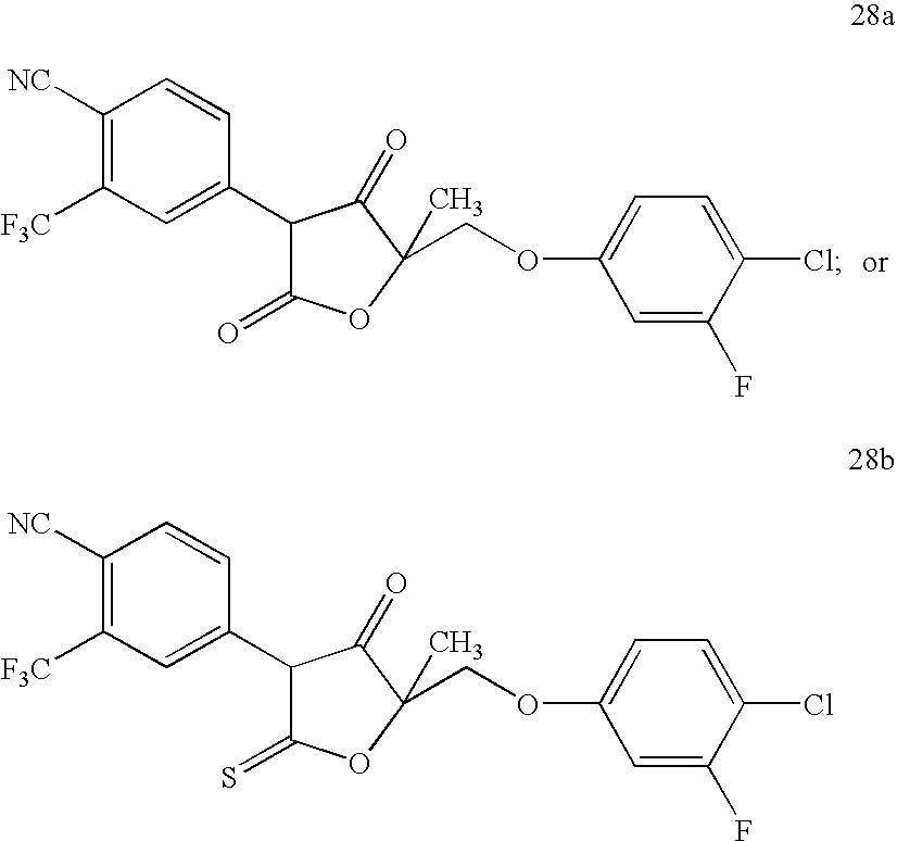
C1([NC])=C([F3C])C=C(C2C(=O)OC(C)(COC3=CC=C(Cl)C(F)=C3)C2=O)C=C1.C1([NC])=C([F3C])C=C(C2C(=S)OC(C)(COC3=CC=C(Cl)C(F)=C3)C2=O)C=C1
